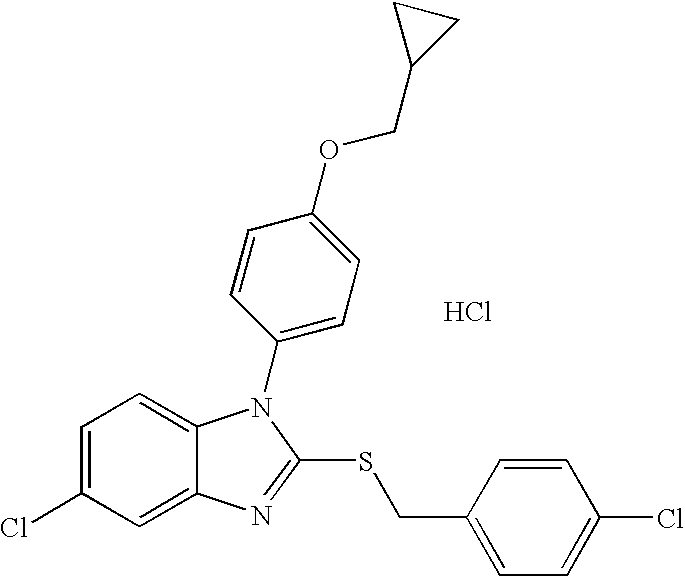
C1=C(Cl)C=C2C(=C1)N(C1=CC=C(OCC3CC3)C=C1)C(SCC1=CC=C(Cl)C=C1)=N2.Cl
